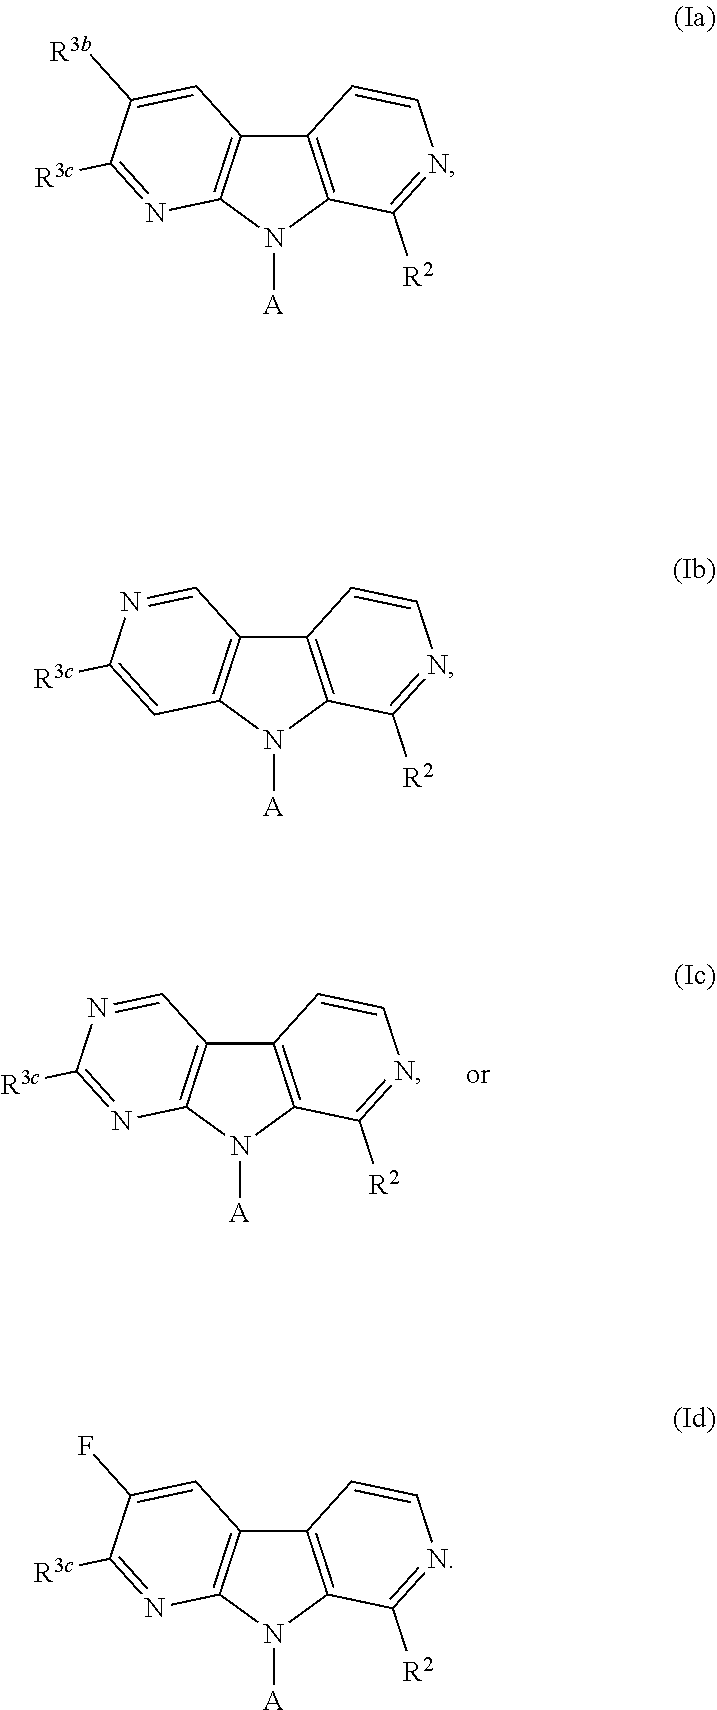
C12=C(N([A])C3=C1C=NC([R3c])=N3)C([R2])=NC=C2.C12=C(N([A])C3=C1C=C([R3b])C([R3c])=N3)C([R2])=NC=C2.C12=C(N([A])C3=C1C=NC([R3c])=C3)C([R2])=NC=C2.C12=C(N([A])C3=C1C=C(F)C([R3c])=N3)C([R2])=NC=C2
